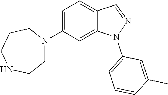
C1(N2CCNCCC2)=CC=C2C(=C1)N(C1=CC=CC(C)=C1)N=C2
